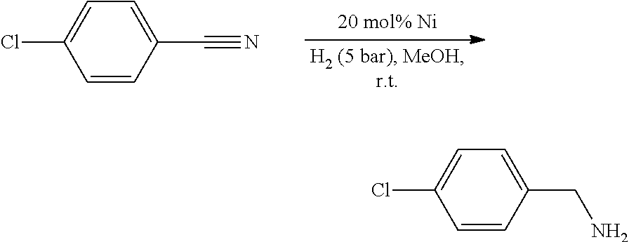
C1=CC(C#N)=CC=C1Cl.C1=CC(CN)=CC=C1Cl
